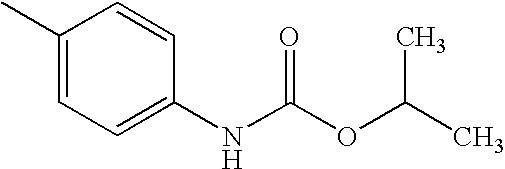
C1(C)=CC=C(NC(OC(C)C)=O)C=C1
